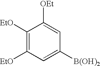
C1([EtO])=C([EtO])C=C([B(OH)2])C=C1[OEt]
